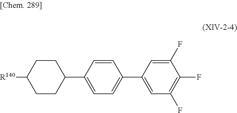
C1CC(C2=CC=C(C3=CC(F)=C(F)C(F)=C3)C=C2)CCC1[R140]
